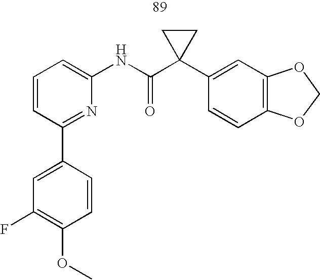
C1=CC(C2=CC(F)=C(OC)C=C2)=NC(NC(C2(C3=CC4=C(C=C3)OCO4)CC2)=O)=C1
